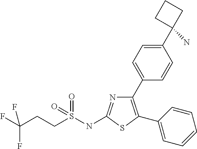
N1=C(NS(CCC(F)(F)F)(=O)=O)SC(C2=CC=CC=C2)=C1C1=CC=C(C2(N)CCC2)C=C1
